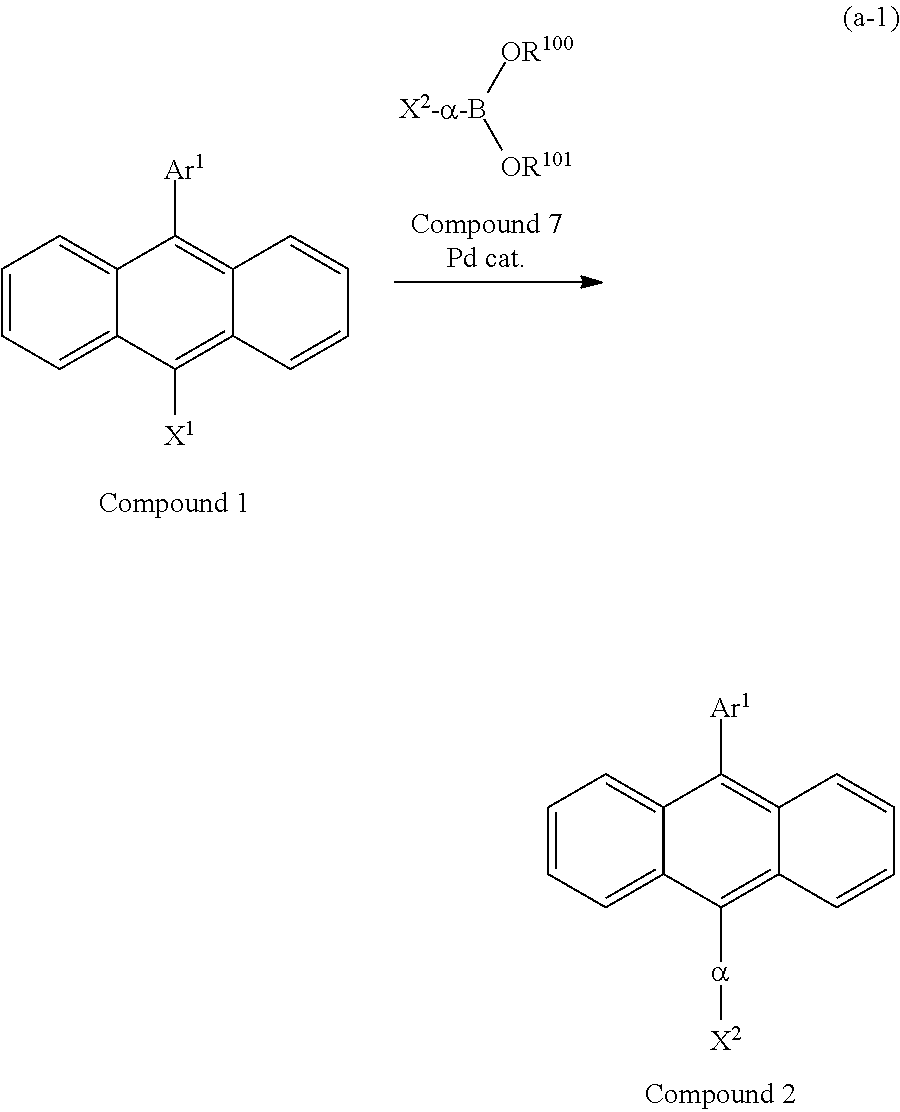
C1=CC=C2C(=C1)C([Ar1])=C1C(=C2[a][X2])C=CC=C1.[OR100][X2-a-B][OR101].C1=CC=C2C(=C1)C([Ar1])=C1C(=C2[X1])C=CC=C1
